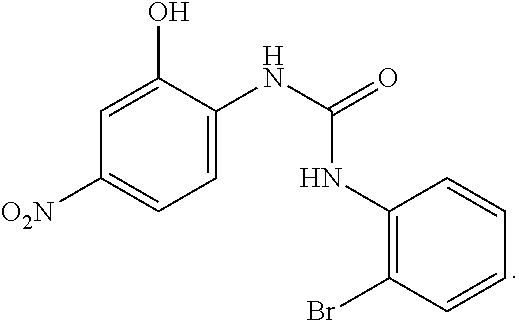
C1=C(NC(=O)NC2=C(Br)C=CC=C2)C(O)=CC([O2N])=C1
